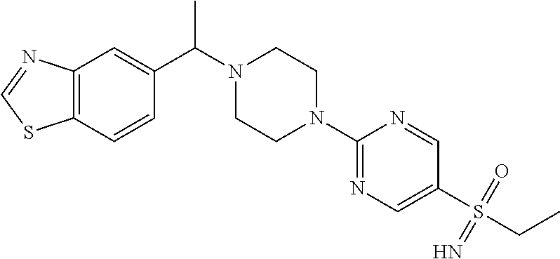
C12=C(C=CC(C(N3CCN(C4=NC=C(S(CC)(=O)=N)C=N4)CC3)C)=C1)SC=N2
